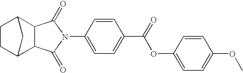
C1C2C3C(C(C1)C2)C(=O)N(C1=CC=C(C(=O)OC2=CC=C(OC)C=C2)C=C1)C3=O
